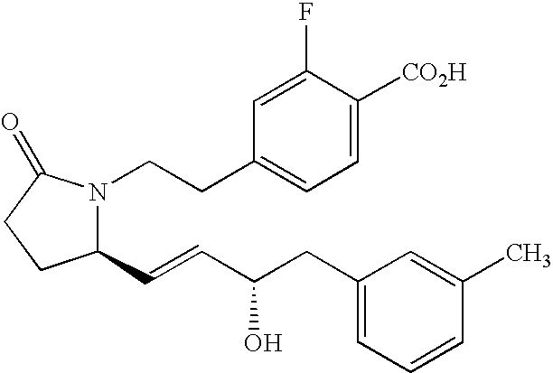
C1(C=CC(O)CC2=CC=CC(C)=C2)N(CCC2=CC=C([CO2H])C(F)=C2)C(=O)CC1
